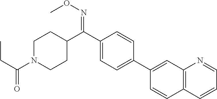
C1(C(C2CCN(C(=O)CC)CC2)=NOC)=CC=C(C2=CC3=C(C=CC=N3)C=C2)C=C1
